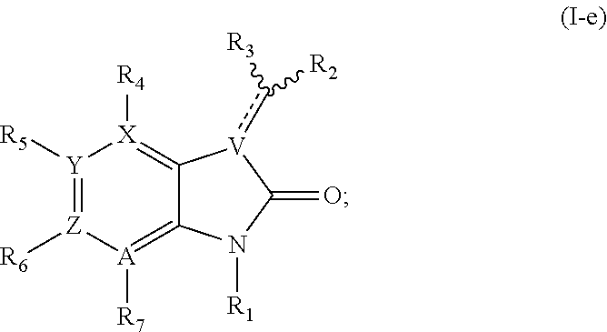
[Y]1([R5])=[Z]([R6])[A]([R7])=C2C(=[X]1[R4])[V](c([R3])[R2])C(=O)N2[R1]
